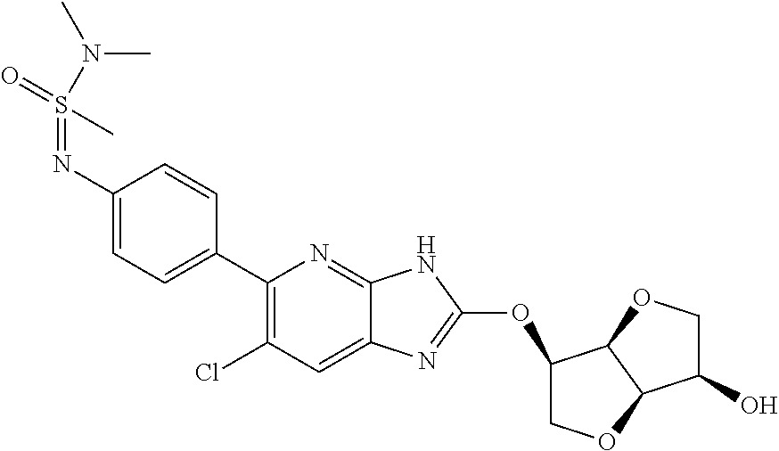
C1=CC(C2=C(Cl)C=C3C(=N2)NC(OC2COC4C2OCC4O)=N3)=CC=C1N=S(=O)(C)N(C)C
